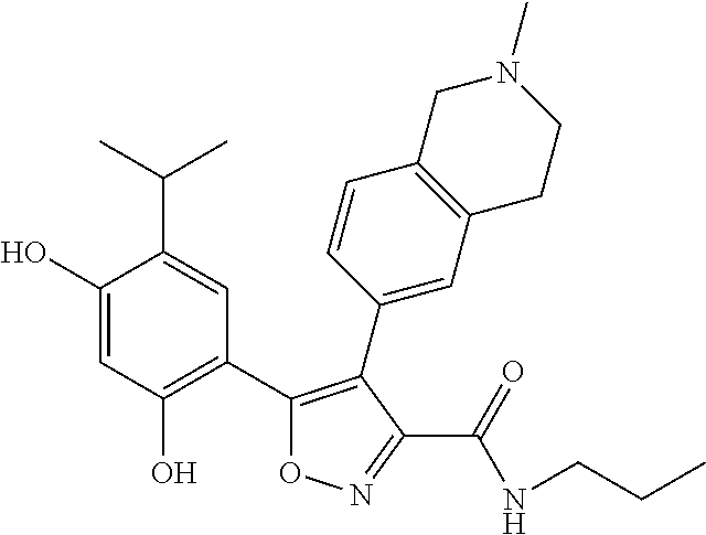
C1(O)=CC(O)=C(C2=C(C3=CC4=C(C=C3)CN(C)CC4)C(C(NCCC)=O)=NO2)C=C1C(C)C
